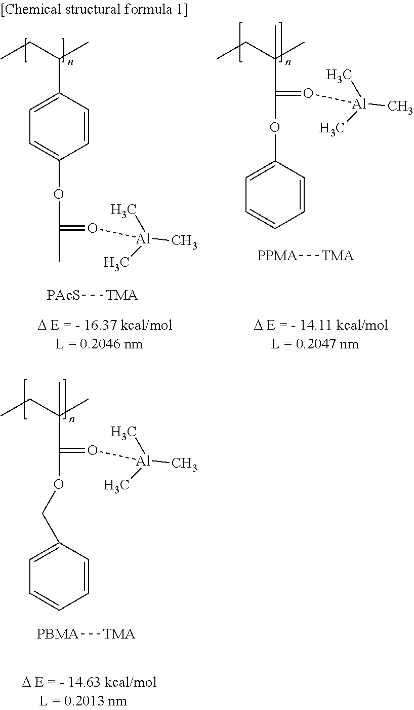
CCC(C)C1=CC=C(OC(C)=O[Al](C)(C)C)C=C1.[PAcS][TMA].[D E = - 16.37 kcal/mol].[PPMA][TMA].[D E = - 14.11 kcal/mol].CCC(C)(C(=O[Al](C)(C)C)OC1=CC=CC=C1)C.[D E = - 14.63 kcal/mol].CCC(C)(C(=O[Al](C)(C)C)OCC1=CC=CC=C1)C.[PBMA][TMA]
